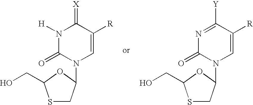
C1=C([R])C(=[X])N([H])C(=O)N1C1CSC(CO)O1.C1=C([R])C([Y])=NC(=O)N1C1CSC(CO)O1
